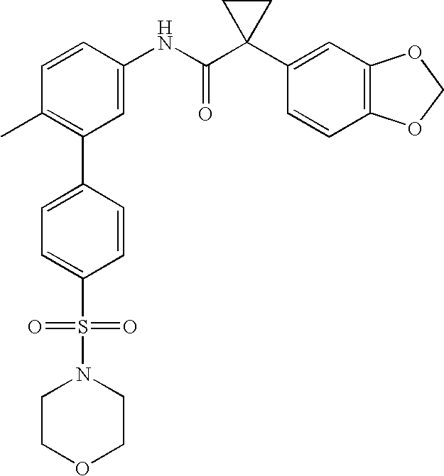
C1=CC(NC(C2(C3=CC4=C(C=C3)OCO4)CC2)=O)=CC(C2=CC=C(S(=O)(=O)N3CCOCC3)C=C2)=C1C
